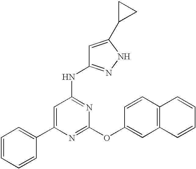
C1=CC=CC(C2=CC(NC3=NNC(C4CC4)=C3)=NC(OC3=CC4=C(C=C3)C=CC=C4)=N2)=C1
